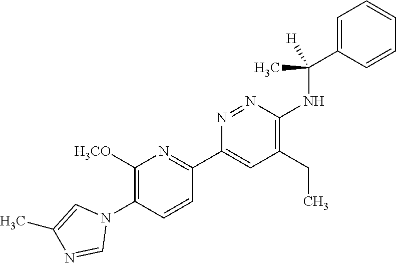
C1([H3CO])=C(N2C=C(C)N=C2)C=CC(C2=CC(CC)=C(NC(C3=CC=CC=C3)(C)[H])N=N2)=N1
